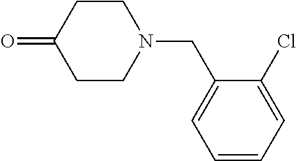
C1CC(=O)CCN1CC1=CC=CC=C1Cl
